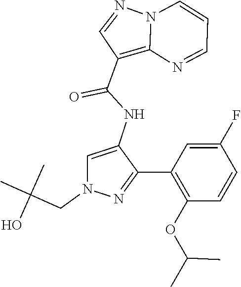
N12C(=C(C(NC3=CN(CC(C)(C)O)N=C3C3=C(OC(C)C)C=CC(F)=C3)=O)C=N1)N=CC=C2
